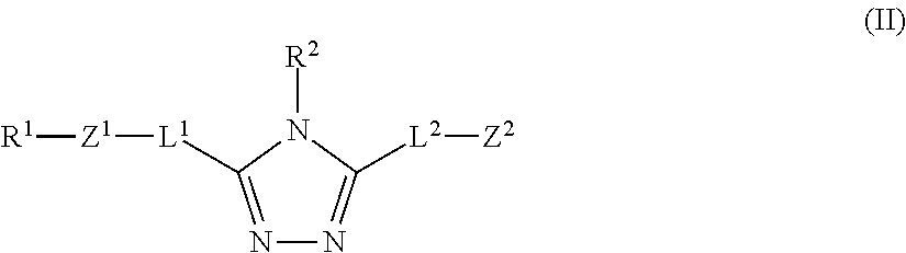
[L1]([Z1][R1])C1=NN=C([L2][Z2])N1[R2]
